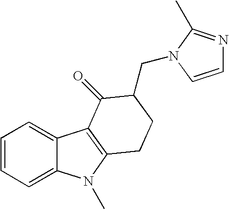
C1=CC=C2C(=C1)C1=C(N2C)CCC(CN2C(C)=NC=C2)C1=O
